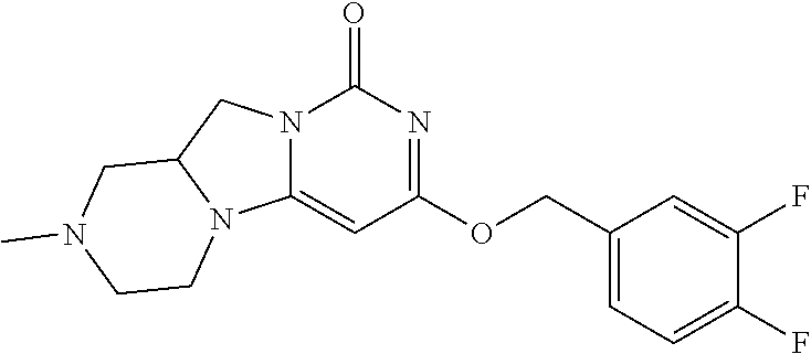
C12=CC(OCC3=CC=C(F)C(F)=C3)=NC(=O)N1CC1N2CCN(C)C1
